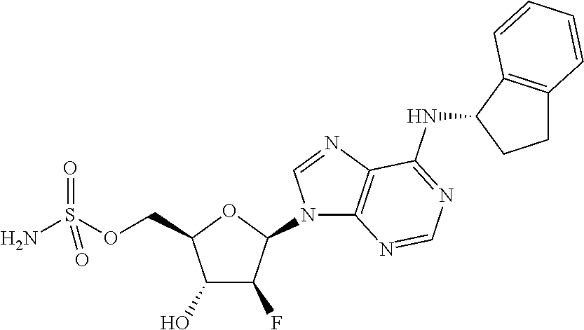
C1(O)C(F)C(N2C3=C(N=C2)C(NC2CCC4=C2C=CC=C4)=NC=N3)OC1COS(N)(=O)=O
